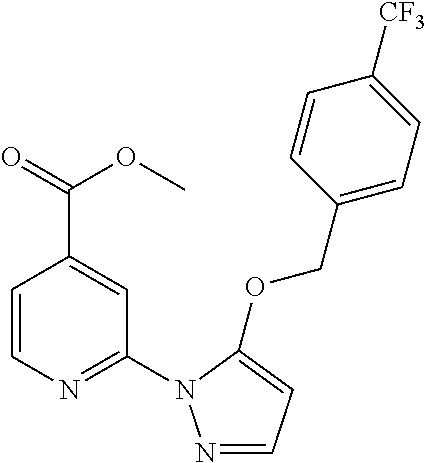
C(C1=CC(N2N=CC=C2OCC2=CC=C([CF3])C=C2)=NC=C1)(=O)OC
